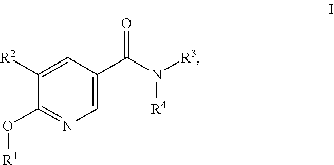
C1([R2])=CC(C(N([R4])[R3])=O)=CN=C1O[R1]
